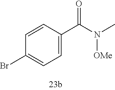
C1=C(C(N(C)[OMe])=O)C=CC(Br)=C1
